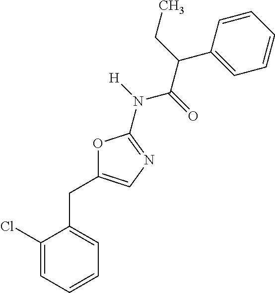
C1(Cl)=CC=CC=C1CC1=CN=C(N([H])C(=O)C(C2=CC=CC=C2)CC)O1
